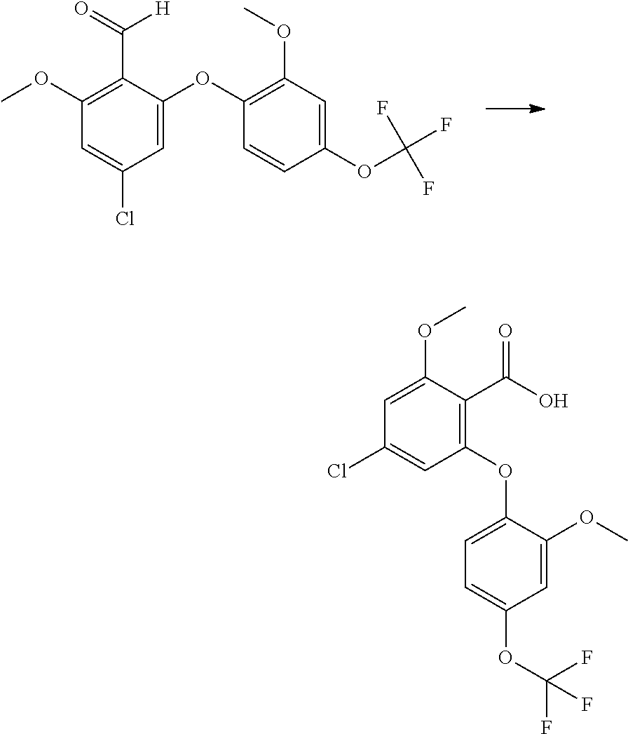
C1(OC)=C(C([H])=O)C(OC2=C(OC)C=C(OC(F)(F)F)C=C2)=CC(Cl)=C1.C1=C(OC)C(C(O)=O)=C(OC2=CC=C(OC(F)(F)F)C=C2OC)C=C1Cl
